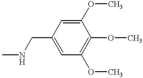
CNCC1=CC(OC)=C(OC)C(OC)=C1
